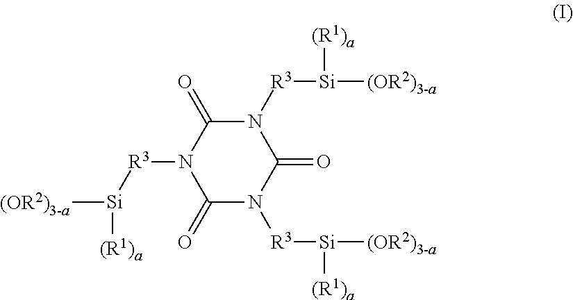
C1(=O)N([R3][Si]([(OR2)3-a])[(R1)a])C(=O)N([R3][Si]([(OR2)3-a])[(R1)a])C(=O)N1[R3][Si]([(OR2)3-a])[(R1)a]
